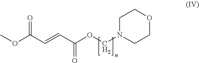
C1N(COC(C=CC(OC)=O)=O)CCOC1
